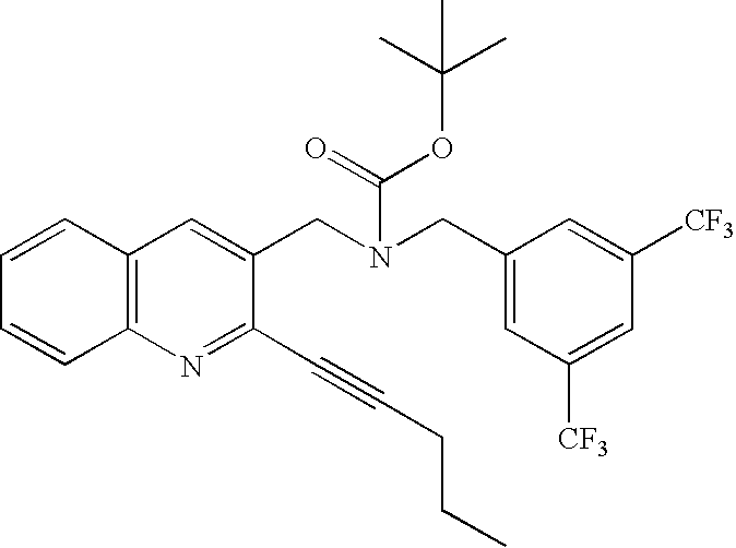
C12=C(N=C(C#CCCC)C(CN(CC3=CC([CF3])=CC([CF3])=C3)C(=O)OC(C)(C)C)=C1)C=CC=C2
